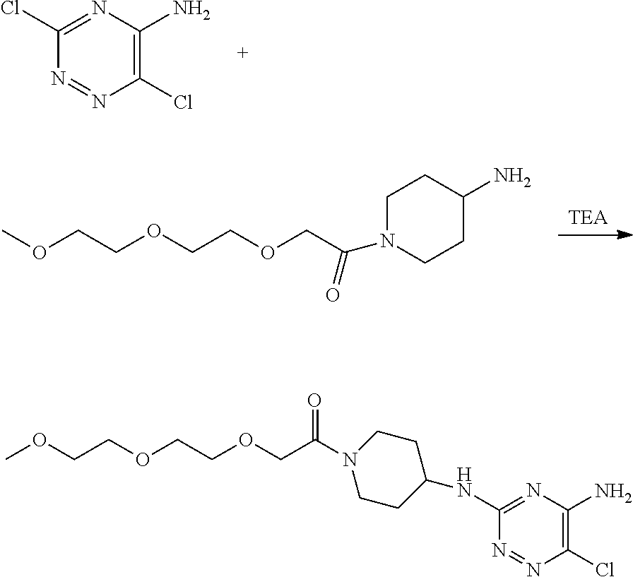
N1=NC(Cl)=C(N)N=C1Cl.[TEA].COCCOCCOCC(=O)N1CCC(N)CC1.C1CN(C(COCCOCCOC)=O)CCC1NC1=NC(N)=C(Cl)N=N1
